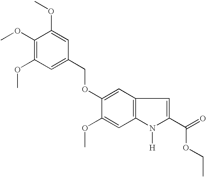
C1(OC)=CC2=C(C=C1OCC1=CC(OC)=C(OC)C(OC)=C1)C=C(C(OCC)=O)N2[H]
